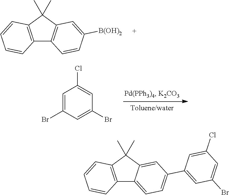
C12=C(C(C)(C)C3=C1C=CC([B(OH)2])=C3)C=CC=C2.C1=C(Br)C=C(Br)C=C1Cl.C12=C(C(C)(C)C3=CC(C4=CC(Br)=CC(Cl)=C4)=CC=C13)C=CC=C2
